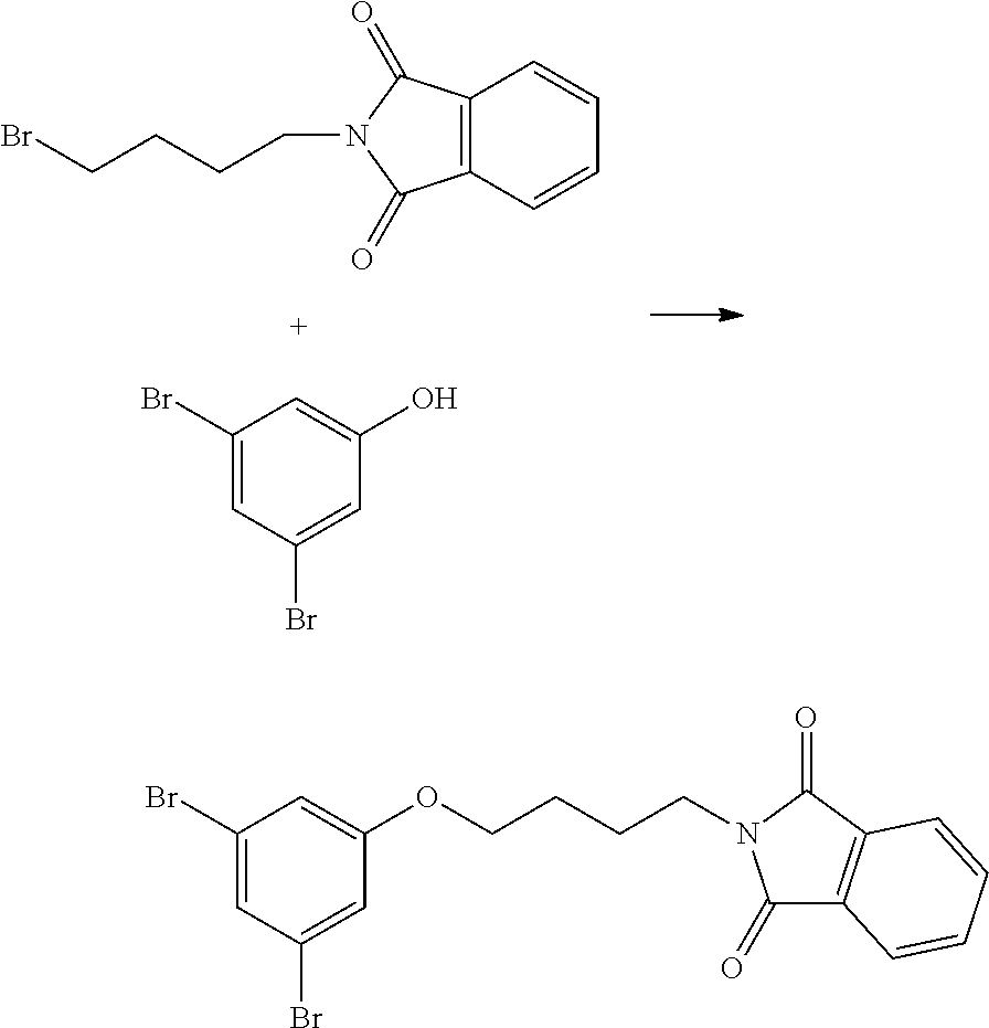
C1(Br)=CC(Br)=CC(O)=C1.BrCCCCN1C(=O)C2=C(C1=O)C=CC=C2.C1(Br)=CC(Br)=CC(OCCCCN2C(=O)C3=C(C2=O)C=CC=C3)=C1
